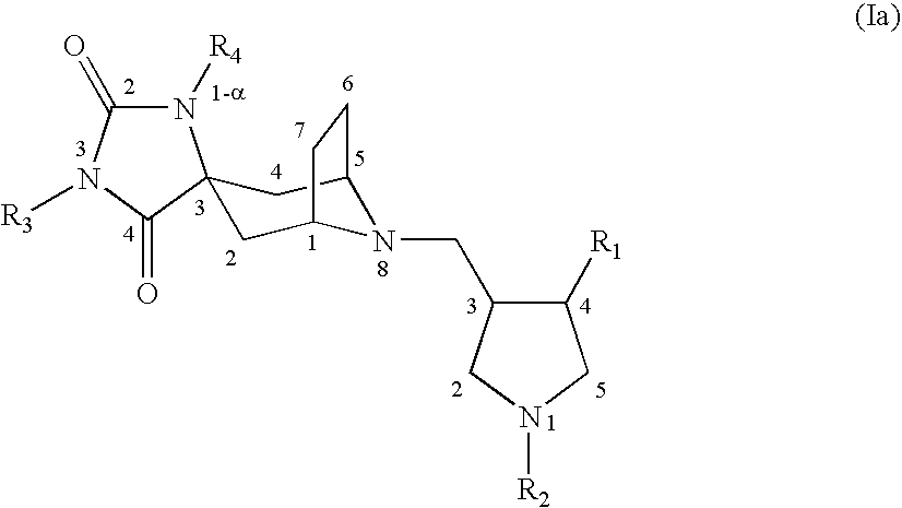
C1([R1])C(CN2C3CC4(CC2CC3)N([R4])C(=O)N([R3])C4=O)CN([R2])C1
